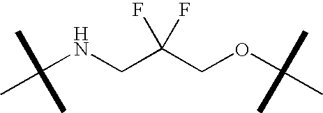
C(NCC(COC(C)(C)C)(F)F)(C)(C)C
